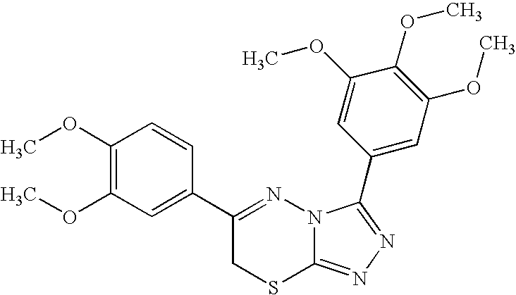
C1(OC)=C(OC)C=C(C2=NN3C(=NN=C3C3=CC(OC)=C(OC)C(OC)=C3)SC2)C=C1
